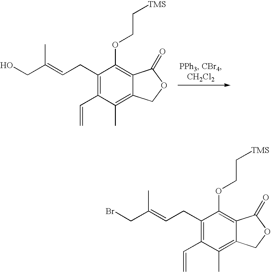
C1(CC=C(CO)C)=C(C=C)C(C)=C2C(=C1OCC[TMS])C(=O)OC2.C1(CC=C(CBr)C)=C(C=C)C(C)=C2C(=C1OCC[TMS])C(=O)OC2
